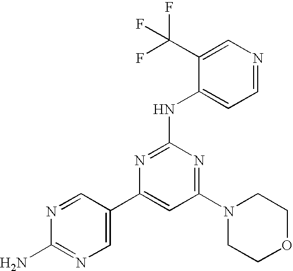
N(C1=NC(C2=CN=C(N)N=C2)=CC(N2CCOCC2)=N1)C1=CC=NC=C1C(F)(F)F
